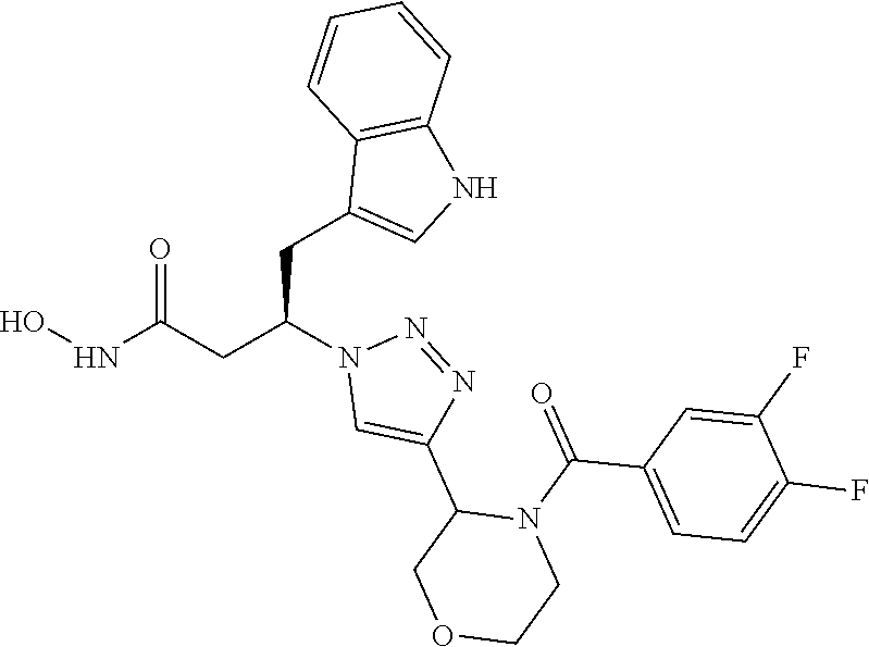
C1(CC(CC(NO)=O)N2C=C(C3N(C(=O)C4=CC=C(F)C(F)=C4)CCOC3)N=N2)=CNC2=C1C=CC=C2
